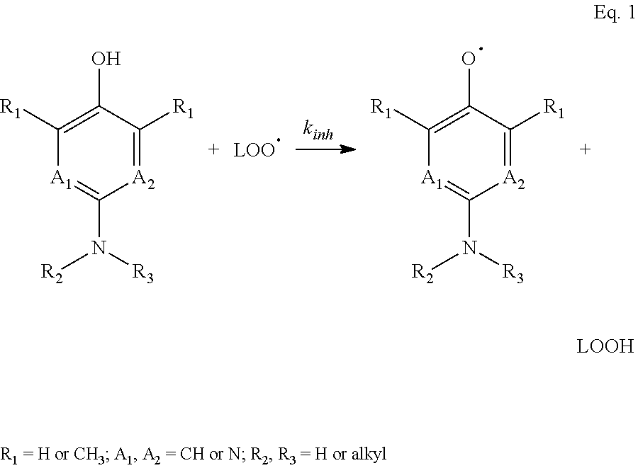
[A2]1=C([R1])C(O)=C([R1])[A1]=C1N([R3])[R2].[A2]1=C([R1])C(O)=C([R1])[A1]=C1N([R3])[R2]
